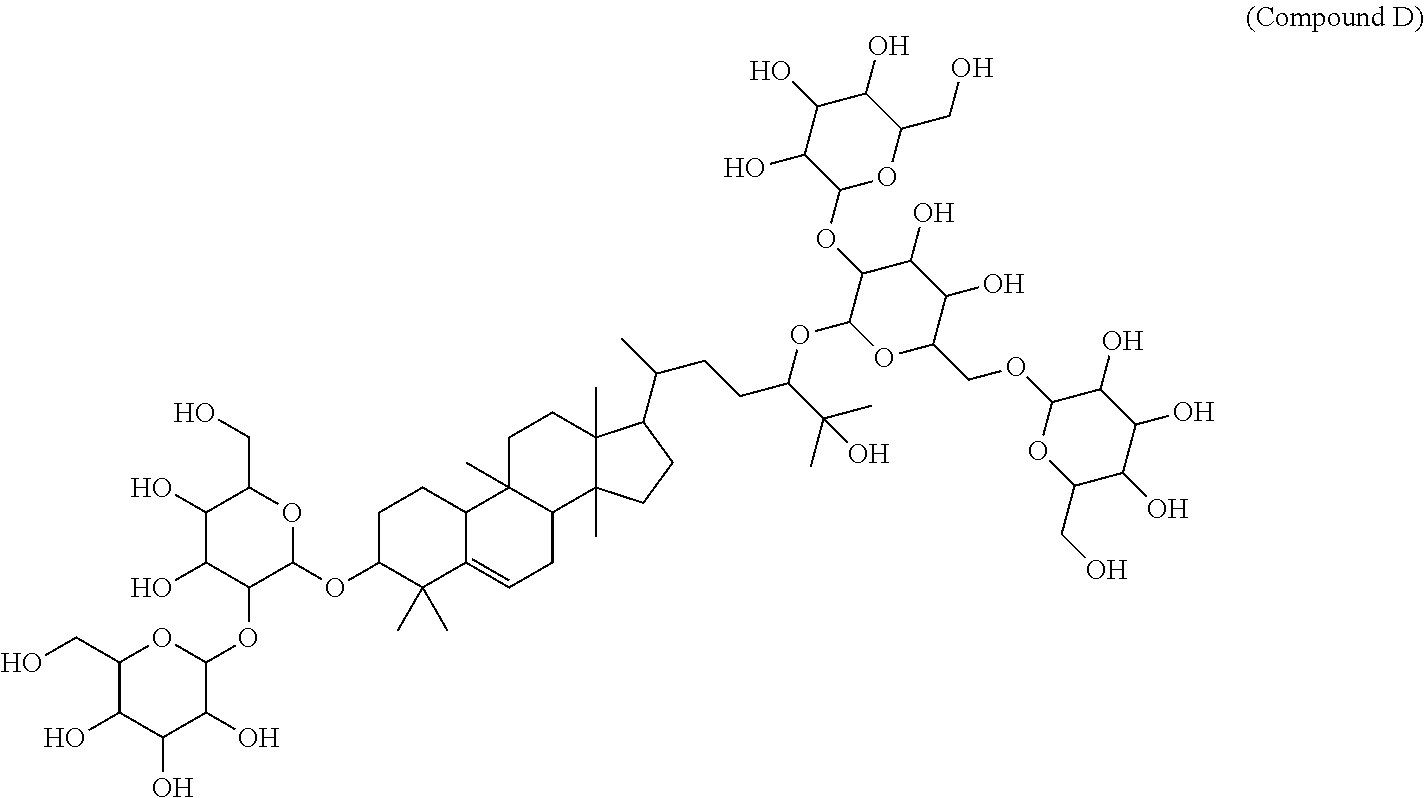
C1(O)C(O)C(OC2OC(CO)C(O)C(O)C2O)C(OC2C(C)(C)C3=CCC4C(C)(C3CC2)CCC2(C)C4(C)CCC2C(C)CCC(C(C)(C)O)OC2OC(COC3OC(CO)C(O)C(O)C3O)C(O)C(O)C2OC2OC(CO)C(O)C(O)C2O)OC1CO
